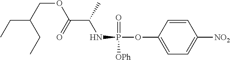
[OPh]P(=O)(NC(C(OCC(CC)CC)=O)C)OC1=CC=C([NO2])C=C1
